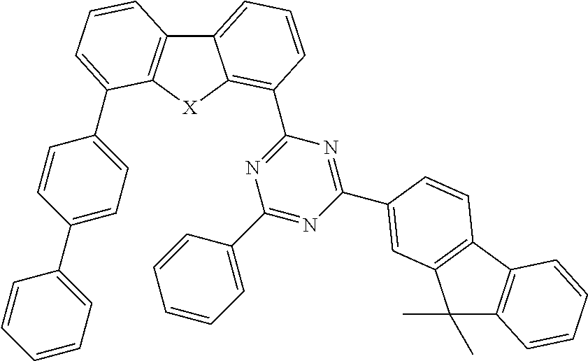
C12=C([X]C3=C(C4=NC(C5=CC=CC=C5)=NC(C5=CC6=C(C7=C(C6(C)C)C=CC=C7)C=C5)=N4)C=CC=C13)C(C1=CC=C(C3=CC=CC=C3)C=C1)=CC=C2
